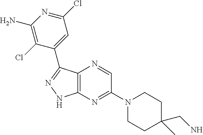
C12=C(N=C(N3CCC(CN)(C)CC3)C=N1)NN=C2C1=CC(Cl)=NC(N)=C1Cl
